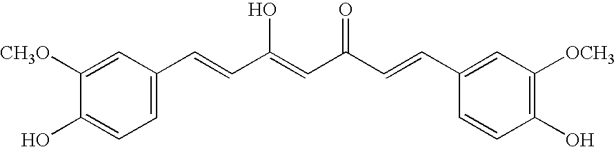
C1=C([CH3O])C(O)=CC=C1C=CC(=CC(C=CC1=CC([OCH3])=C(O)C=C1)=O)O
